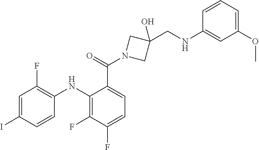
C1=C(I)C=CC(NC2=C(F)C(F)=CC=C2C(N2CC(O)(CNC3=CC(OC)=CC=C3)C2)=O)=C1F
